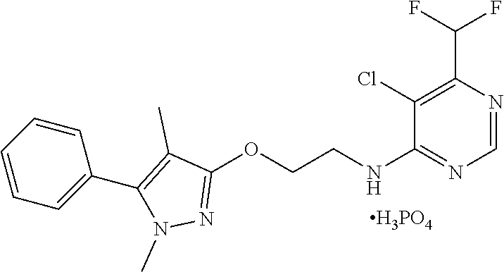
C1(NCCOC2=NN(C)C(C3=CC=CC=C3)=C2C)=NC=NC(C(F)F)=C1Cl.[H3PO4]
